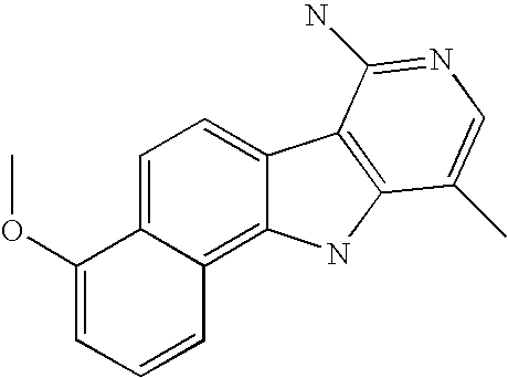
C1=C2C(=C3C(=C1)C1=C(N3)C(C)=CN=C1N)C=CC=C2OC
